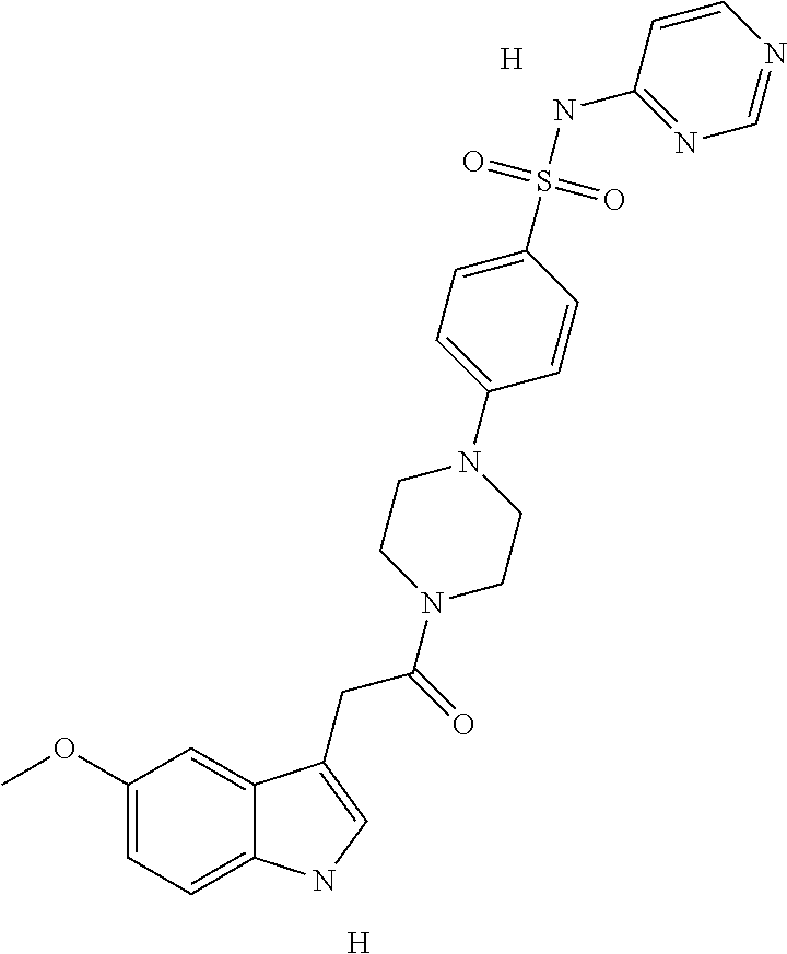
C1(OC)=CC=C2C(=C1)C(CC(=O)N1CCN(C3=CC=C(S(NC4=NC=NC=C4)(=O)=O)C=C3)CC1)=CN2.[H].[H]
